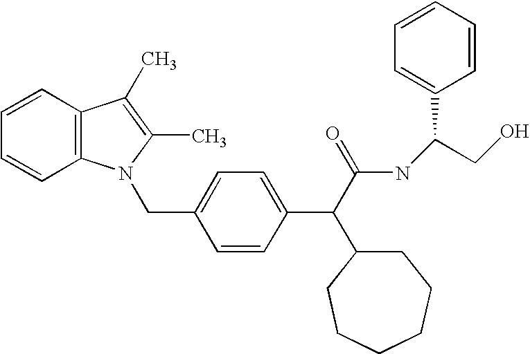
C1=CC2=C(C=C1)C(C)=C(C)N2CC1=CC=C(C(C(NC(CO)C2=CC=CC=C2)=O)C2CCCCCC2)C=C1
